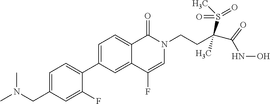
C1=C(CN(C)C)C=C(F)C(C2=CC=C3C(=C2)C(F)=CN(CCC(S(C)(=O)=O)(C)C(NO)=O)C3=O)=C1
